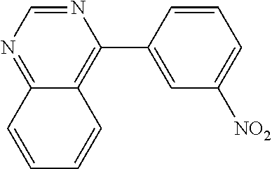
N1=CN=C2C(=C1C1=CC([NO2])=CC=C1)C=CC=C2
